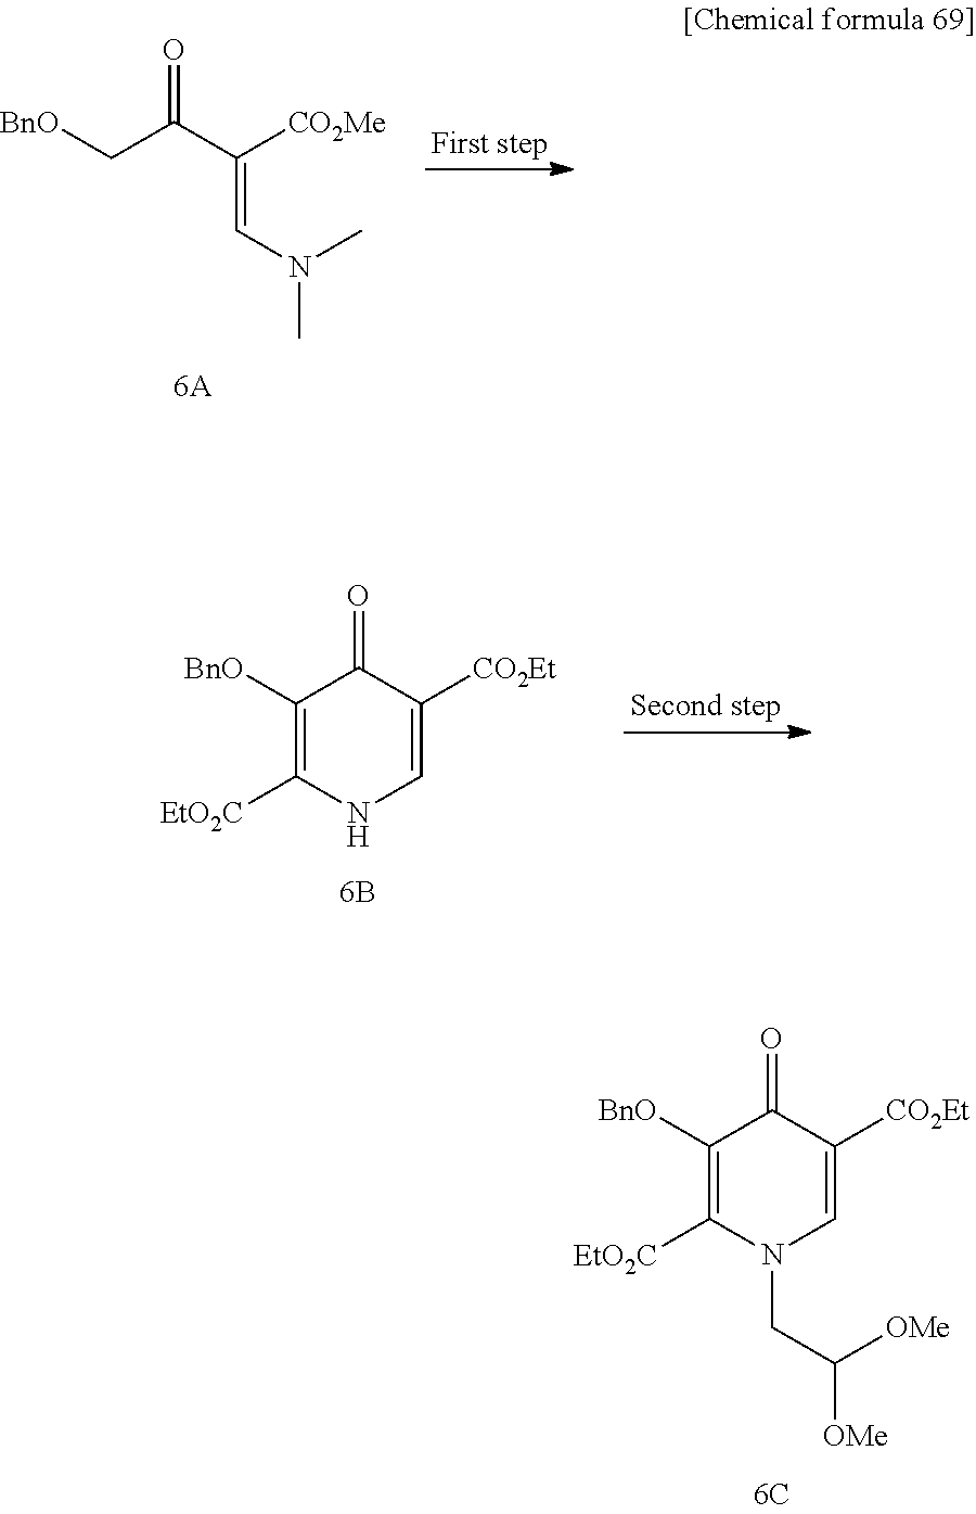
C1([BnO])=C([EtO2C])N(CC([OMe])[OMe])C=C([CO2Et])C1=O.[BnO]CC(C([CO2Me])=CN(C)C)=O.C1([BnO])=C([EtO2C])NC=C([CO2Et])C1=O
